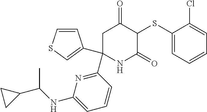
C1C(C2=NC(NC(C3CC3)C)=CC=C2)(C2=CSC=C2)NC(=O)C(SC2=CC=CC=C2Cl)C1=O
